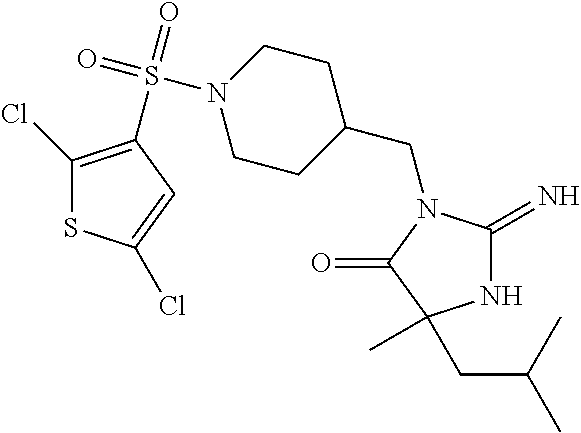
C1(CN2C(=N)NC(C)(CC(C)C)C2=O)CCN(S(=O)(=O)C2=C(Cl)SC(Cl)=C2)CC1
